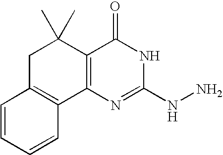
C1=CC2=C(C=C1)CC(C)(C)C1=C2N=C(NN)NC1=O
